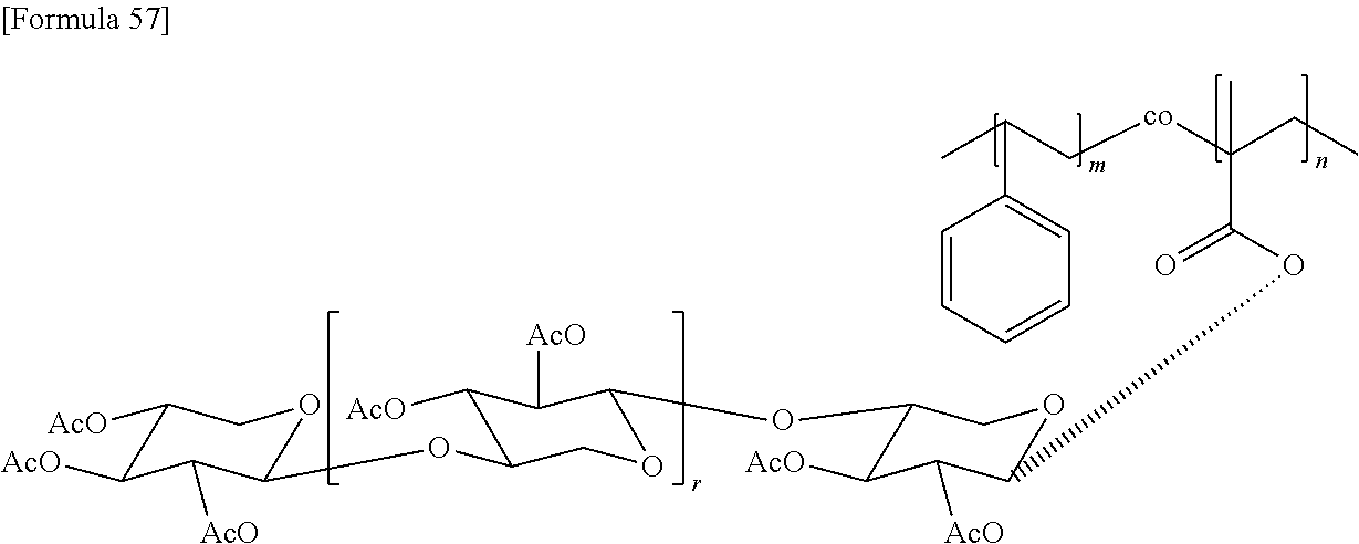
C1([AcO])C([AcO])C([AcO])C(OC2C([AcO])C([AcO])C(OC3C([AcO])C([AcO])C(OC(C(C)(CC)[co]CC(C)C4=CC=CC=C4)=O)OC3)OC2)OC1
